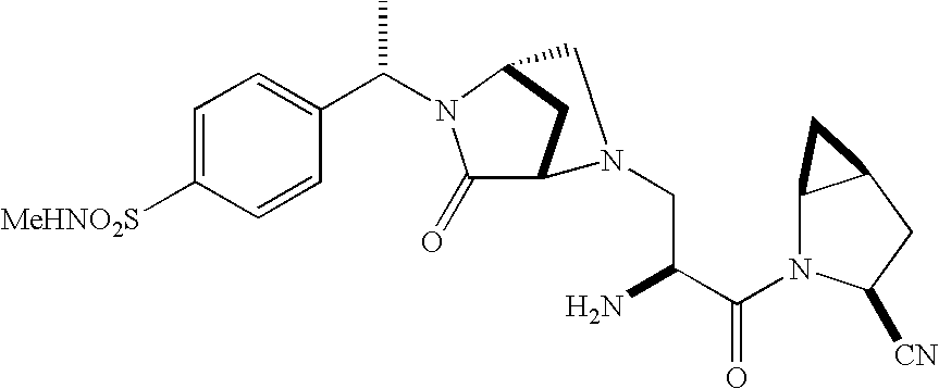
C1([MeHNO2S])=CC=C(C(N2C(=O)C3CC2CN3CC(N)C(N2C3C(CC2[CN])C3)=O)C)C=C1
